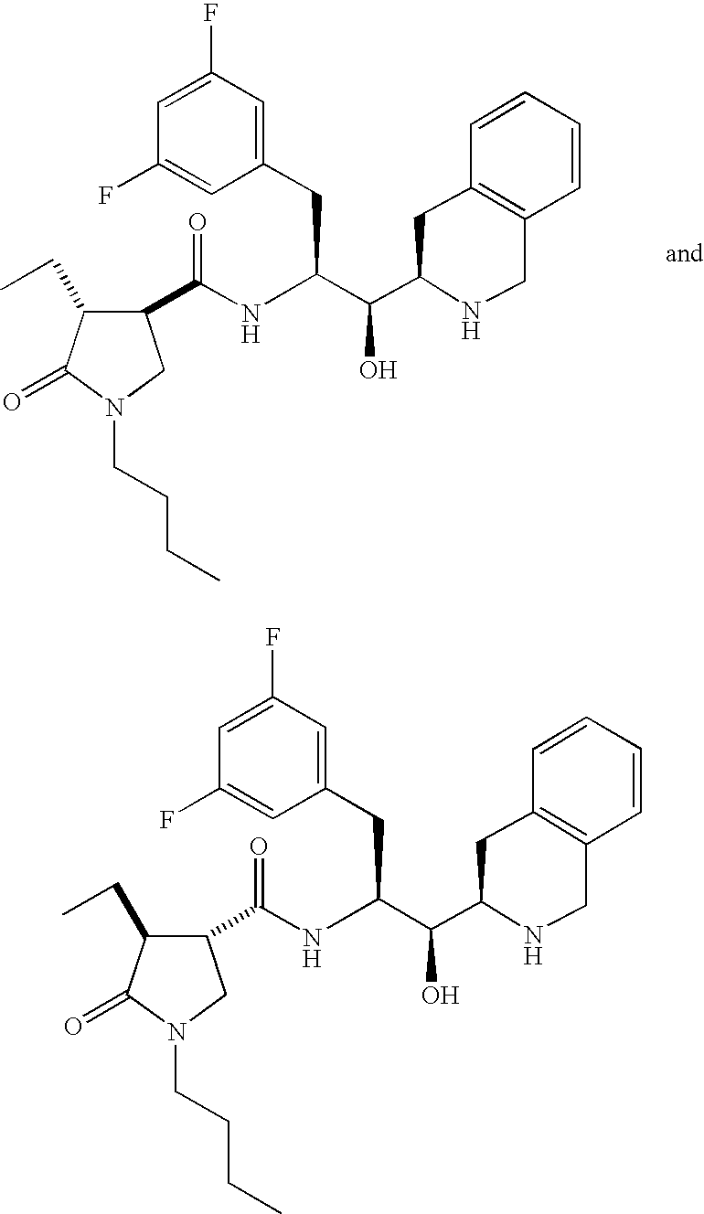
C(C(NC(=O)C1C(CC)C(=O)N(CCCC)C1)C(O)C1NCC2=C(C1)C=CC=C2)C1=CC(F)=CC(F)=C1.C(C(NC(=O)C1C(CC)C(=O)N(CCCC)C1)C(O)C1NCC2=C(C1)C=CC=C2)C1=CC(F)=CC(F)=C1
